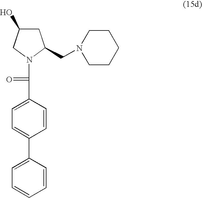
C(C1=CC=C(C2=CC=CC=C2)C=C1)(N1CC(O)CC1CN1CCCCC1)=O
